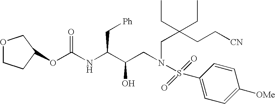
O(C(NC(C(CN(CC(CC[CN])(CC)CC)S(=O)(=O)C1=CC=C([OMe])C=C1)O)C[Ph])=O)C1CCOC1
